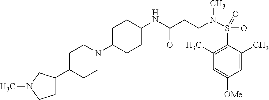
C1(N2CCC(C3CCN(C)C3)CC2)CCC(NC(CCN(S(C2=C(C)C=C([OMe])C=C2C)(=O)=O)C)=O)CC1
